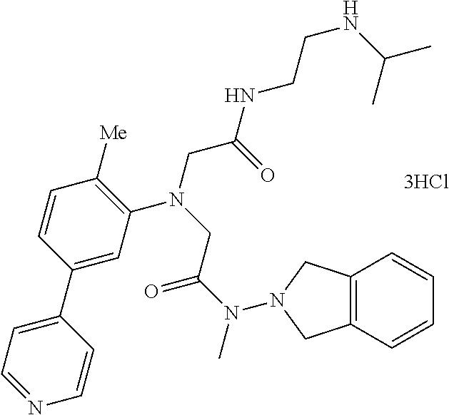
C1=CC(C2=CC=NC=C2)=CC(N(CC(N(C)N2CC3=C(C=CC=C3)C2)=O)CC(NCCNC(C)C)=O)=C1[Me]
